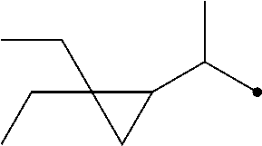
C1(C(C)C)C(CC)(CC)C1
